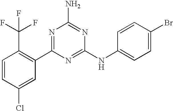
C1=CC(Cl)=CC(C2=NC(N)=NC(NC3=CC=C(Br)C=C3)=N2)=C1C(F)(F)F
